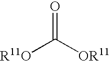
[R11O]C([OR11])=O
